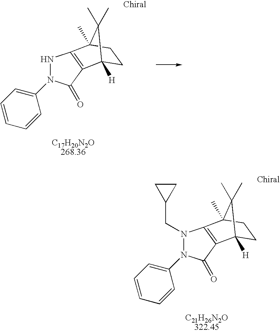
N1N(C2=CC=CC=C2)C(=O)C2=C1C1(C)CCC2([H])C1(C)C.C(N1N(C2=CC=CC=C2)C(=O)C2=C1C1(C)CCC2([H])C1(C)C)C1CC1
